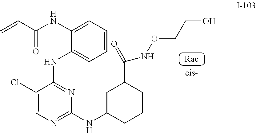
C1(Cl)=CN=C(NC2CCCC(C(=O)NOCCO)C2)N=C1NC1=CC=CC=C1NC(C=C)=O
